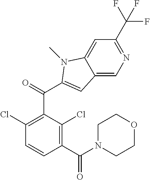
C1(C(N2CCOCC2)=O)=C(Cl)C(C(C2=CC3=CN=C(C(F)(F)F)C=C3N2C)=O)=C(Cl)C=C1
